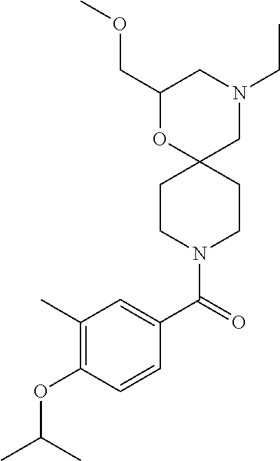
N1(CC)CC2(OC(COC)C1)CCN(C(C1=CC(C)=C(OC(C)C)C=C1)=O)CC2
